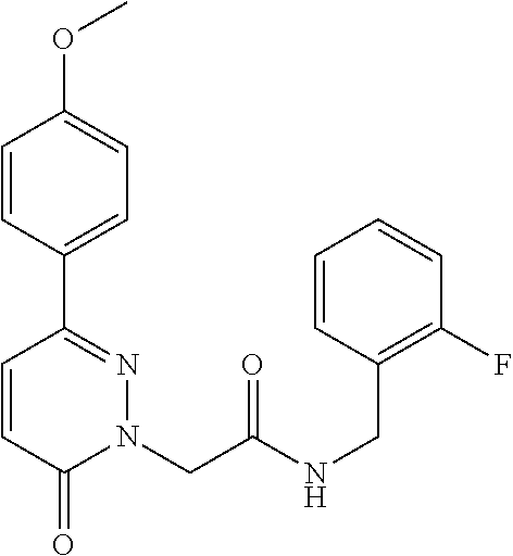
C1=CC(C2=NN(CC(NCC3=C(F)C=CC=C3)=O)C(=O)C=C2)=CC=C1OC
